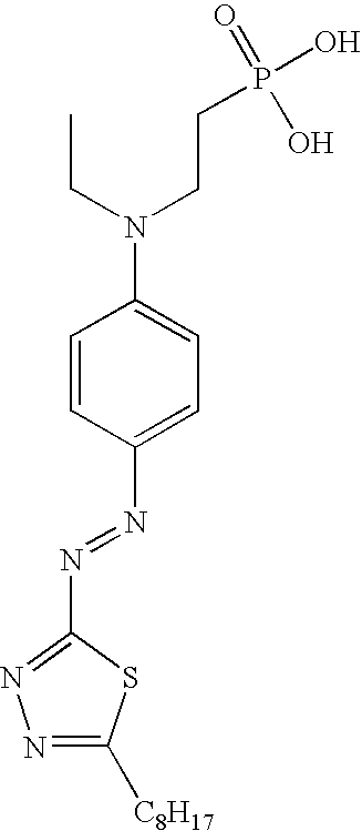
C1=CC(N=NC2=NN=C([C8H17])S2)=CC=C1N(CCP(O)(=O)O)CC
